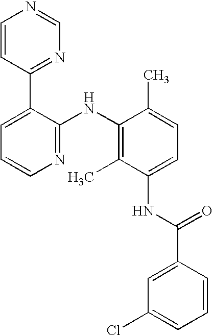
N1=C(NC2=C(C)C(NC(C3=CC(Cl)=CC=C3)=O)=CC=C2C)C(C2=NC=NC=C2)=CC=C1
